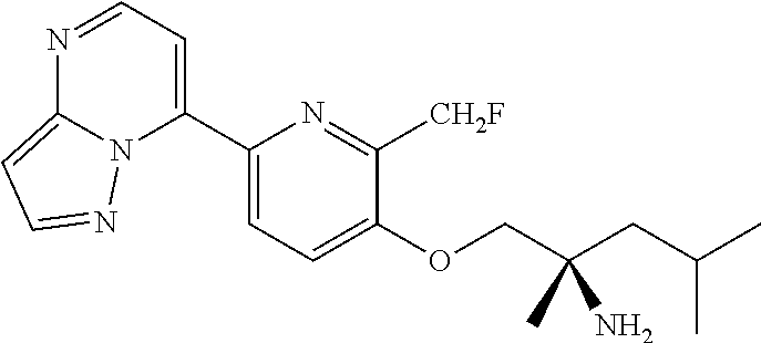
N1=CC=C(C2=CC=C(OCC(CC(C)C)(C)N)C([CH2F])=N2)N2C1=CC=N2
